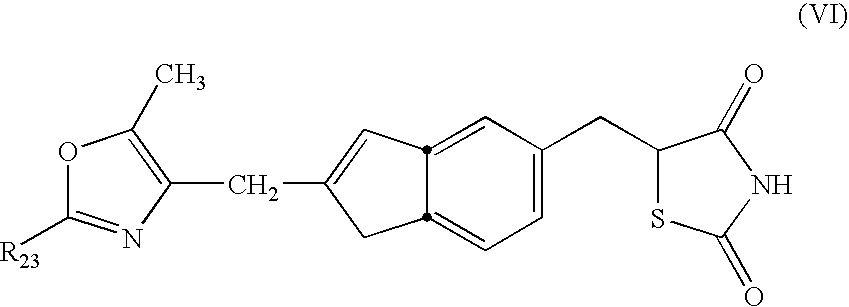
O1C([R23])=NC(CC2=CC3=CC(CC4SC(=O)NC4=O)=CC=C3C2)=C1C
